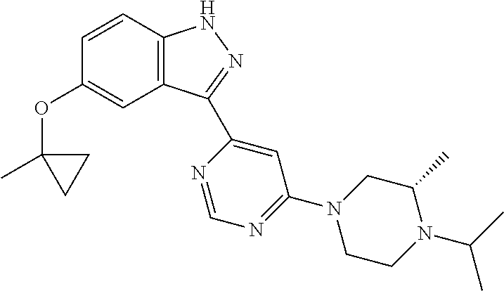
C1=CC2=C(C=C1OC1(C)CC1)C(C1=CC(N3CCN(C(C)C)C(C)C3)=NC=N1)=NN2
